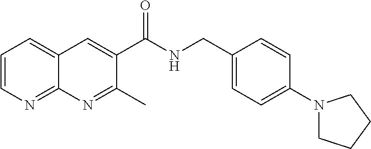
C1=CN=C2C(=C1)C=C(C(NCC1=CC=C(N3CCCC3)C=C1)=O)C(C)=N2
